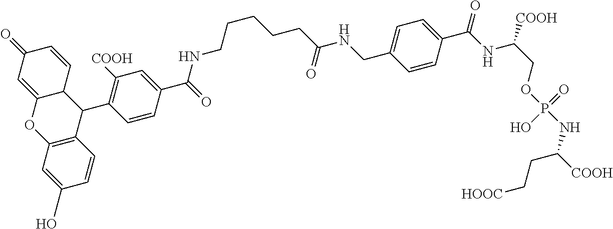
C1(O)=CC2=C(C=C1)C(C1=C([COOH])C=C(C(=O)NCCCCCC(NCC3=CC=C(C(NC(COP(NC([COOH])CC[HOOC])(=O)O)[COOH])=O)C=C3)=O)C=C1)C1C(=CC(=O)C=C1)O2
